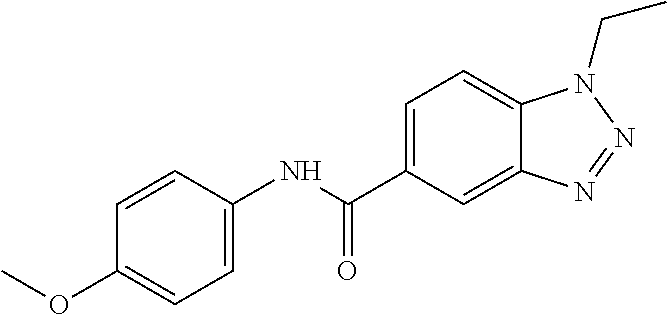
O(C1=CC=C(NC(C2=CC=C3C(=C2)N=NN3CC)=O)C=C1)C
